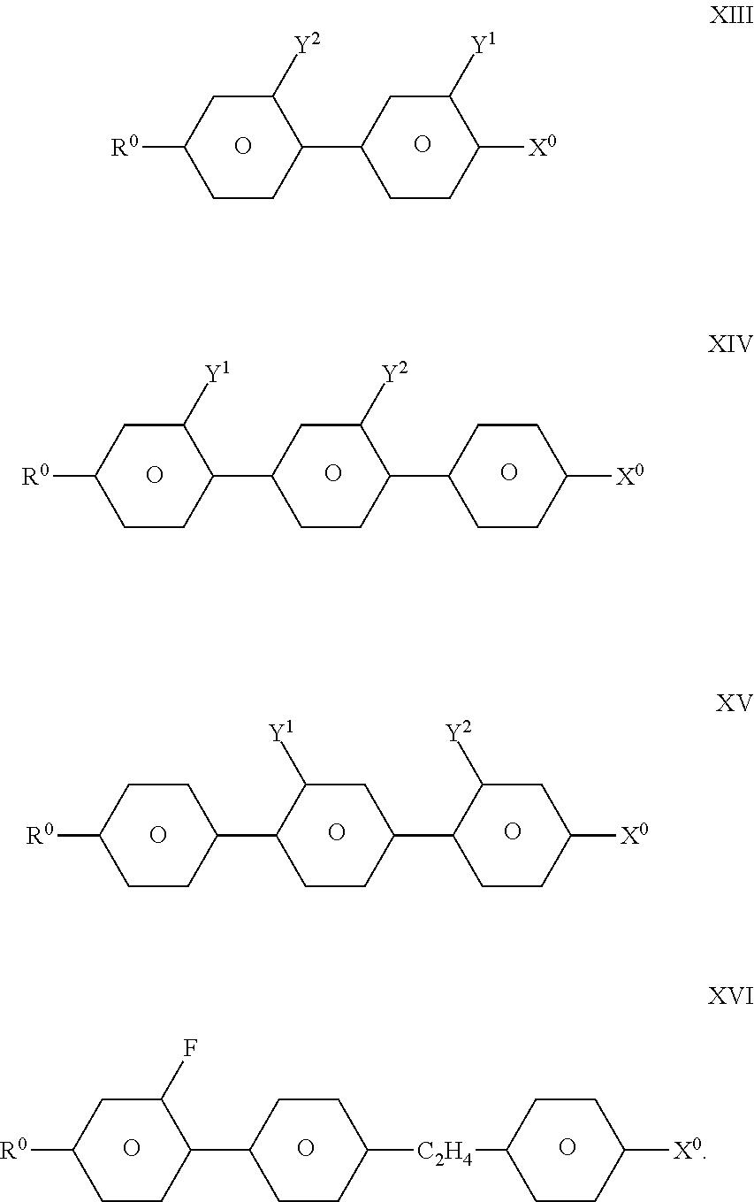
O.O.C1([R0])CCC(C2CCC([X0])C([Y1])C2)C([Y2])C1.[R0]C1CCC(C2CCC([C2H4]C3CCC([X0])CC3)CC2)C(F)C1.O.O.O.O.O.C1([R0])CCC(C2CCC(C3CCC([X0])CC3)C([Y2])C2)C([Y1])C1.O.O.O.C1([R0])CCC(C2CCC(C3CCC([X0])CC3[Y2])CC2[Y1])CC1.O
